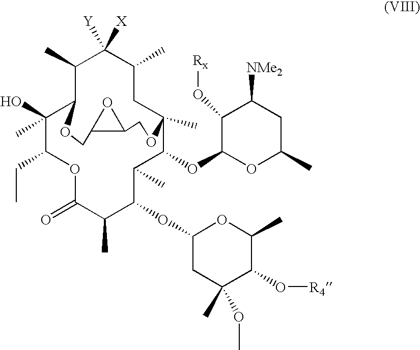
C1(O)(C)C(CC)OC(=O)C(C)C(OC2CC(C)(OC)C(O[R4])C(C)O2)C(C)C(OC2OC(C)CC([NMe2])C2O[Rx])C2(C)CC(C)C([X])([Y])C(C)C1OCC1C(CO2)O1
